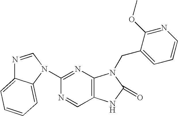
C1(N2C3=CC=CC=C3N=C2)=NC2=C(C=N1)NC(=O)N2CC1=CC=CN=C1OC
